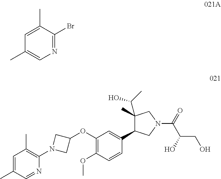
C1=C(C)C(Br)=NC=C1C.C1=C(C)C=NC(N2CC(OC3=C(OC)C=CC(C4C(C(O)C)(C)CN(C(C(CO)O)=O)C4)=C3)C2)=C1C
